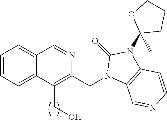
C1=CC=C2C(=C1)C=NC(CN1C3=C(N(C4(C)CCCO4)C1=O)C=CN=C3)=C2CO
